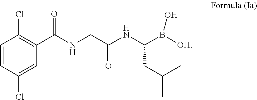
C1=CC(Cl)=CC(C(NCC(NC(B([OH])O)CC(C)C)=O)=O)=C1Cl
